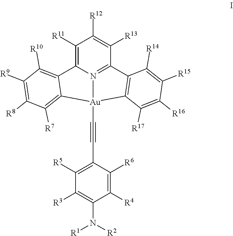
C1([R11])=C2N3=C(C([R13])=C1[R12])C1=C(C([R17])=C([R16])C([R15])=C1[R14])[Au]3(C#CC1=C([R5])C([R3])=C(N([R2])[R1])C([R4])=C1[R6])C1=C([R7])C([R8])=C([R9])C([R10])=C21
